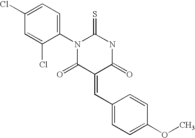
C1(Cl)=CC=C(N2C(=S)NC(=O)C(=CC3=CC=C(OC)C=C3)C2=O)C(Cl)=C1
